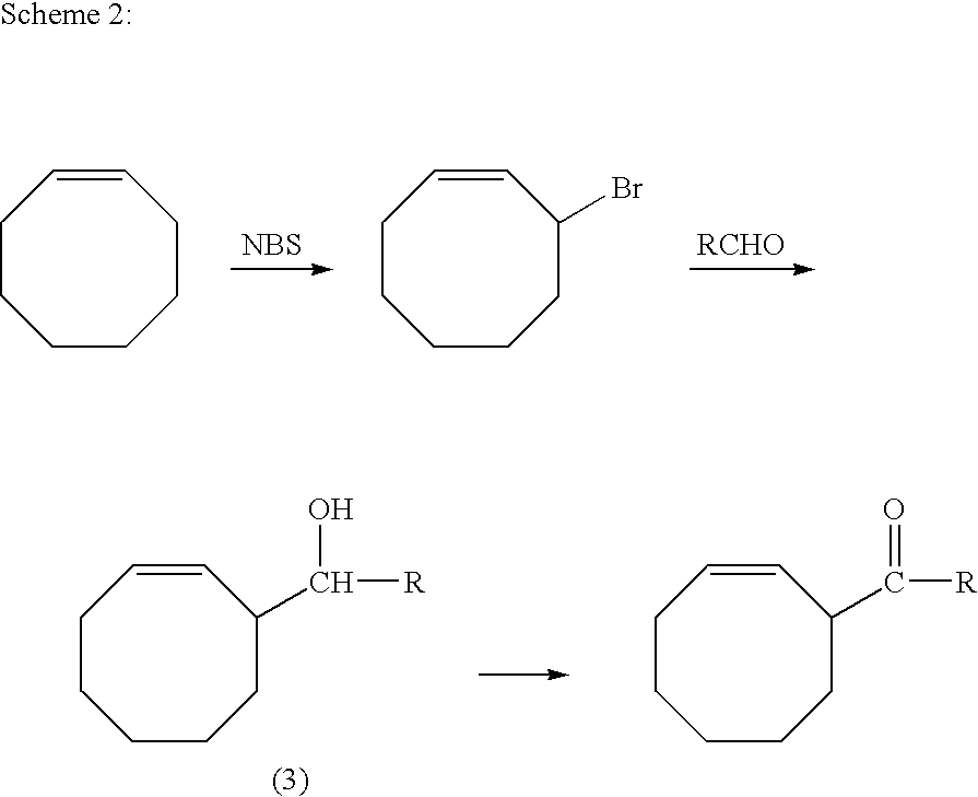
C1CCCCCC=C1.[NBS].C1CCCCC(Br)C=C1.[RCHO].C1CCCCC(C([R])O)C=C1.C1CCCCC(C(=O)[R])C=C1
